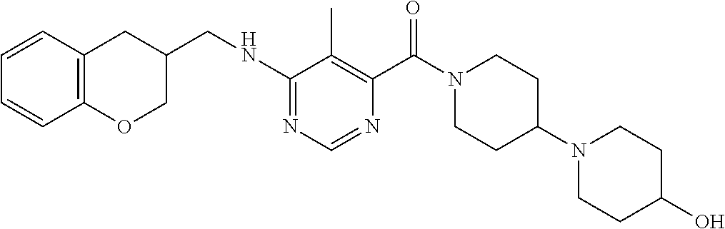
N1=C(NCC2COC3=C(C=CC=C3)C2)C(C)=C(C(N2CCC(N3CCC(O)CC3)CC2)=O)N=C1
